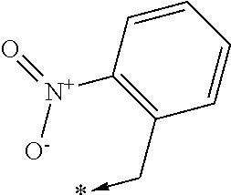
C1(C->*)=C([N+]([O-])=O)C=CC=C1
